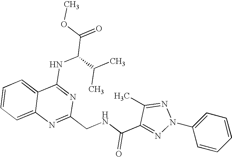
C12=CC=CC=C1N=C(CNC(C1=NN(C3=CC=CC=C3)N=C1C)=O)N=C2NC(C(=O)OC)C(C)C
